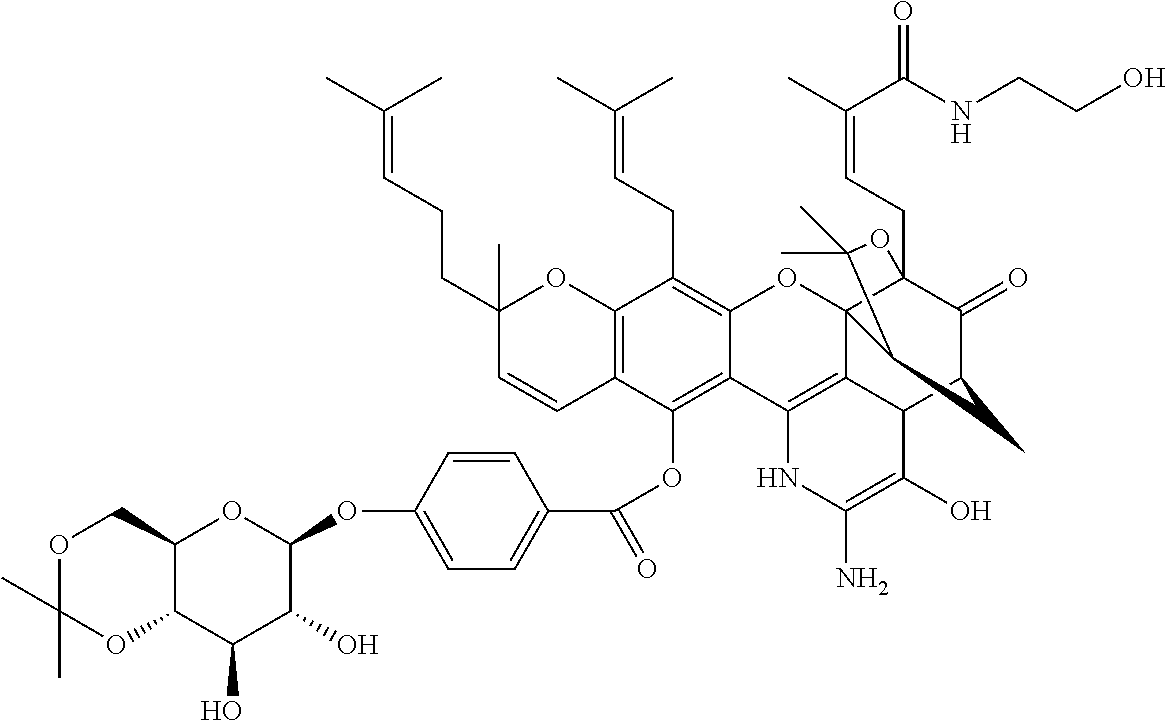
C12=C(C(OC(C3=CC=C(OC4C(O)C(O)C5C(O4)COC(C)(C)O5)C=C3)=O)=C3C(=C1CC=C(C)C)OC14C5=C3NC(N)=C(O)C5C3C(=O)C1(CC=C(C)C(NCCO)=O)OC(C)(C)C4C3)C=CC(CCC=C(C)C)(C)O2
